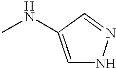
C1=C(NC)C=NN1
